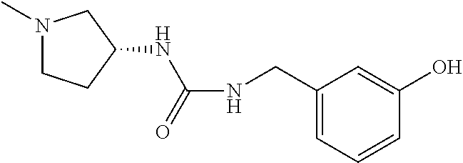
N1(C)CCC(NC(NCC2=CC=CC(O)=C2)=O)C1
